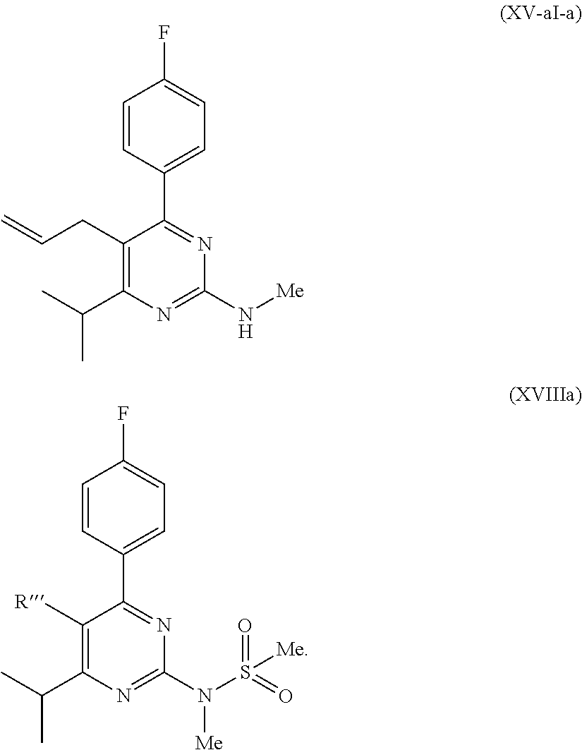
C1(N[Me])=NC(C(C)C)=C(CC=C)C(C2=CC=C(F)C=C2)=N1.C1(N(S([Me])(=O)=O)[Me])=NC(C(C)C)=C([R])C(C2=CC=C(F)C=C2)=N1
